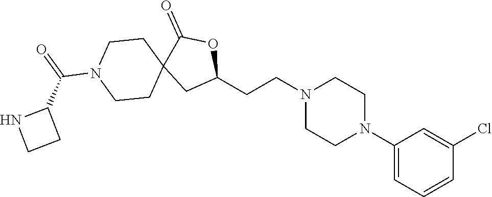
C1(N2CCN(CCC3OC(=O)C4(C3)CCN(C(C3NCC3)=O)CC4)CC2)=CC=CC(Cl)=C1
